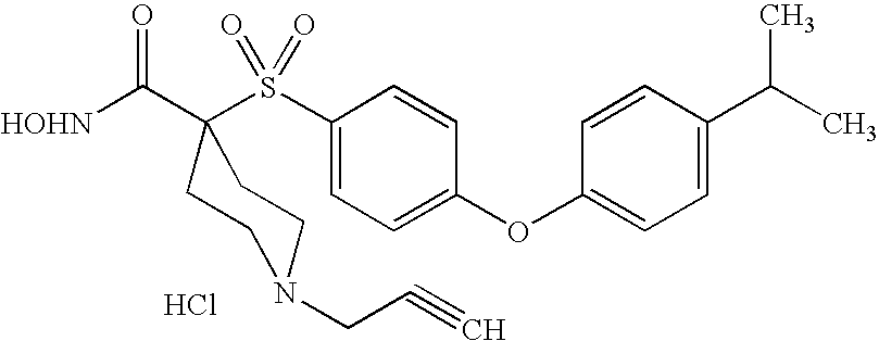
Cl.[HOHN]C(=O)C1(S(C2=CC=C(OC3=CC=C(C(C)C)C=C3)C=C2)(=O)=O)CCN(CC#C)CC1
